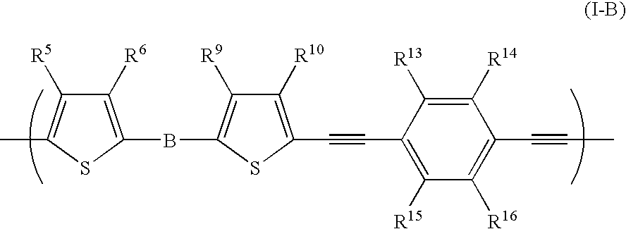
C1([R6])=C(BC2=C([R9])C([R10])=C(C#CC3=C([R15])C([R16])=C(C#CC)C([R14])=C3[R13])S2)SC(C)=C1[R5]
